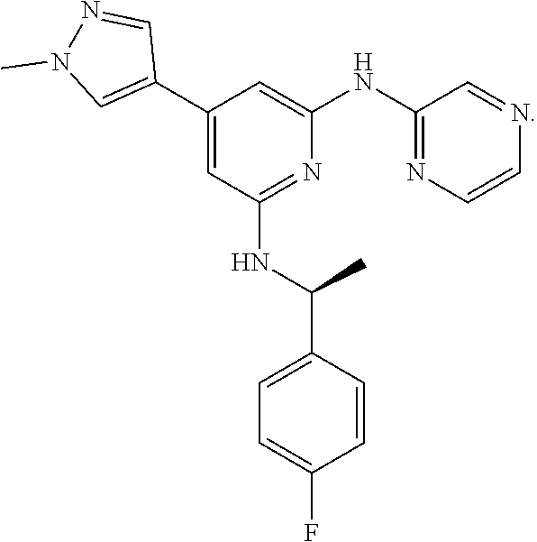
C1(C2=CN(C)N=C2)=CC(NC(C2=CC=C(F)C=C2)C)=NC(NC2=NC=CN=C2)=C1
